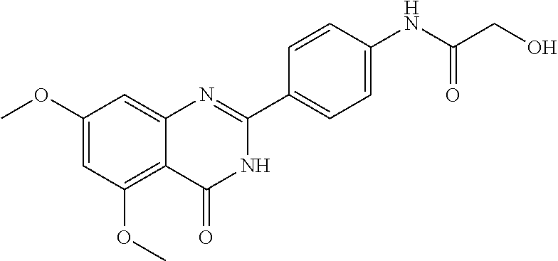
C1(OC)=CC(OC)=C2C(=C1)N=C(C1=CC=C(NC(CO)=O)C=C1)NC2=O
